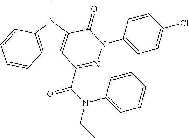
C12=C(N(C)C3=C1C(C(N(C1=CC=CC=C1)CC)=O)=NN(C1=CC=C(Cl)C=C1)C3=O)C=CC=C2
